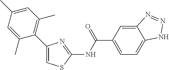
C1(C2=C(C)C=C(C)C=C2C)=CSC(NC(C2=CC=C3C(=C2)N=NN3)=O)=N1
